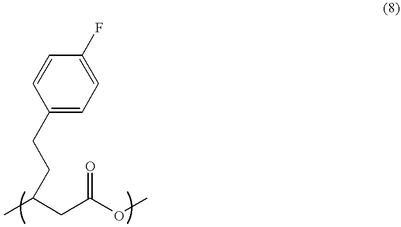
C1=CC(CCC(CC(OC)=O)C)=CC=C1F
